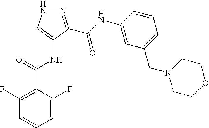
N1N=C(C(NC2=CC(CN3CCOCC3)=CC=C2)=O)C(NC(=O)C2=C(F)C=CC=C2F)=C1
